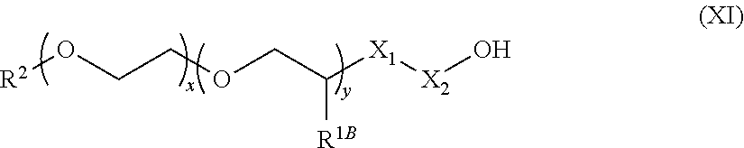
[R2]OCCOCC([X1][X2]O)[R1B]
